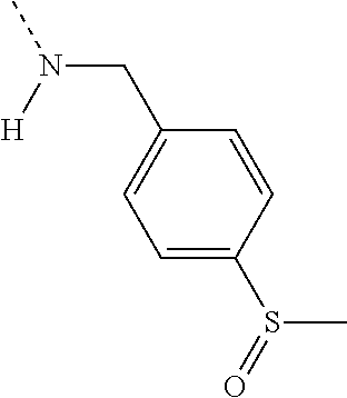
CN(CC1=CC=C(S(=O)C)C=C1)[H]
